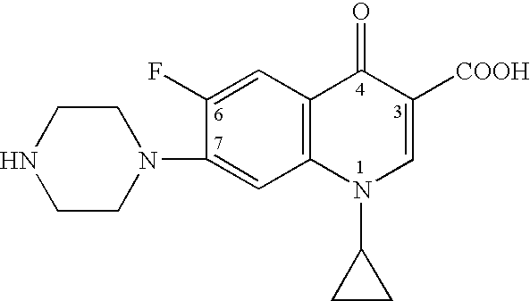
C1(N2CCNCC2)=CC2=C(C=C1F)C(=O)C([COOH])=CN2C1CC1
